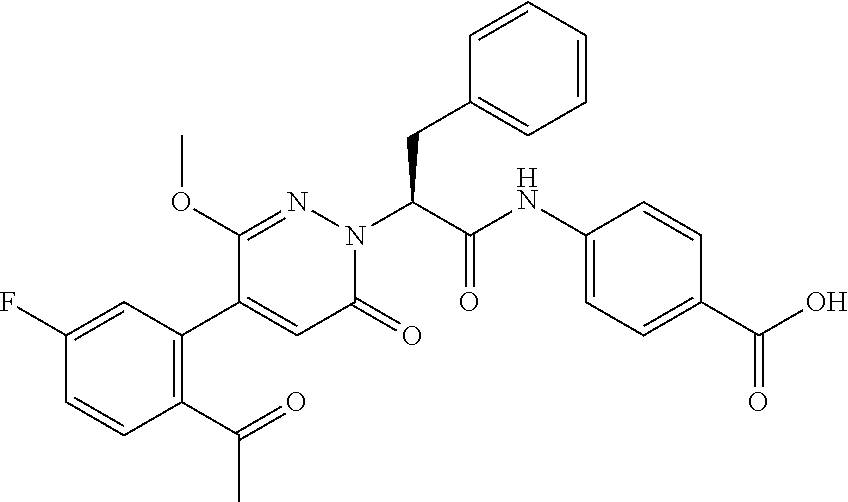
C1(F)=CC(C2=CC(=O)N(C(C(NC3=CC=C(C(O)=O)C=C3)=O)CC3=CC=CC=C3)N=C2OC)=C(C(=O)C)C=C1
